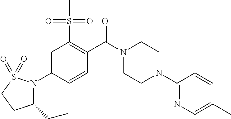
C1=C(N2C(CC)CCS2(=O)=O)C=CC(C(N2CCN(C3=NC=C(C)C=C3C)CC2)=O)=C1S(C)(=O)=O
